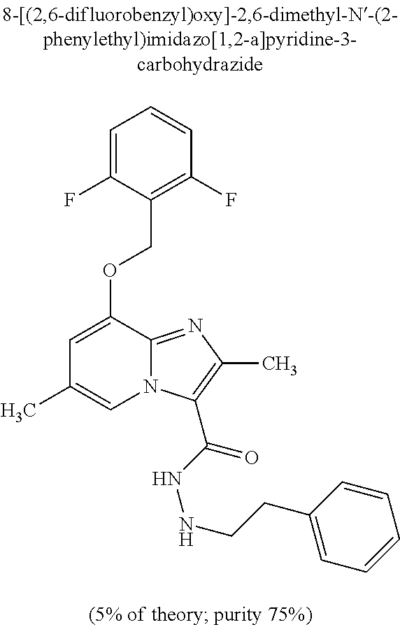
C1=C(F)C(COC2=CC(C)=CN3C2=NC(C)=C3C(NNCCC2=CC=CC=C2)=O)=C(F)C=C1
